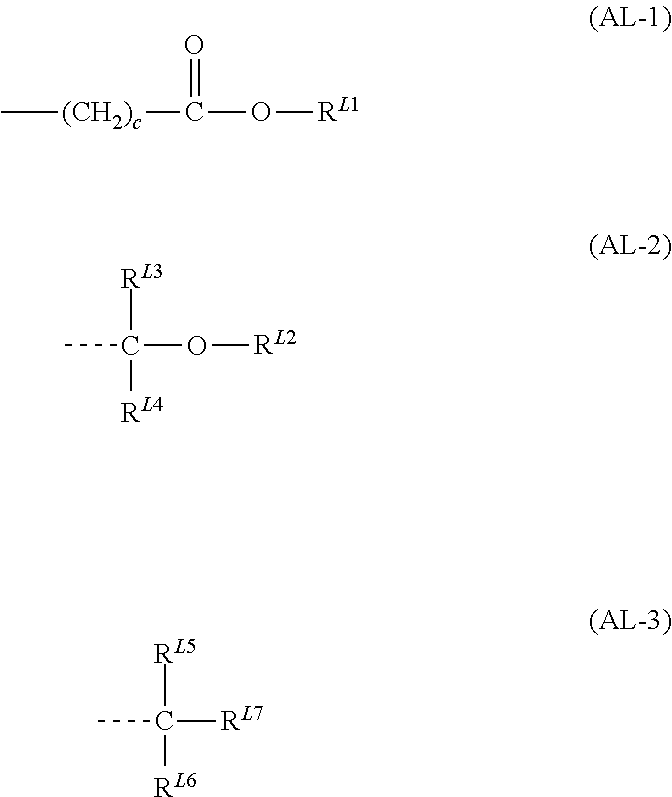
C[(CH2)c]C(O[RL1])=O.[RL3]C(C)(O[RL2])[RL4].[RL5]C(C)([RL7])[RL6]
